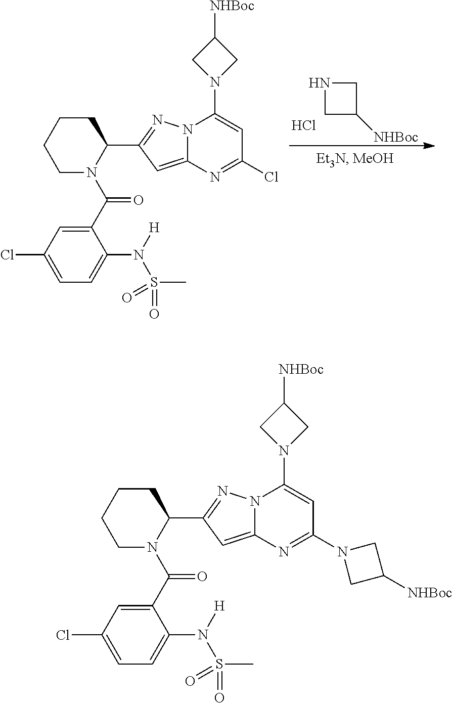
N1CC([NHBoc])C1.Cl.C1CCCN(C(C2=CC(Cl)=CC=C2N([H])S(C)(=O)=O)=O)C1C1=NN2C(=C1)N=C(Cl)C=C2N1CC([NHBoc])C1.C1CCCN(C(C2=CC(Cl)=CC=C2N([H])S(C)(=O)=O)=O)C1C1=NN2C(=C1)N=C(N1CC([NHBoc])C1)C=C2N1CC([NHBoc])C1
